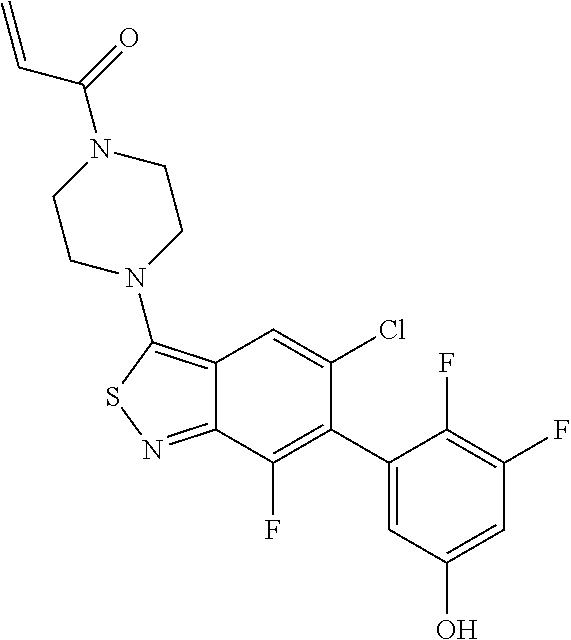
C1(C2=C(F)C3=NSC(N4CCN(C(=O)C=C)CC4)=C3C=C2Cl)=CC(O)=CC(F)=C1F
